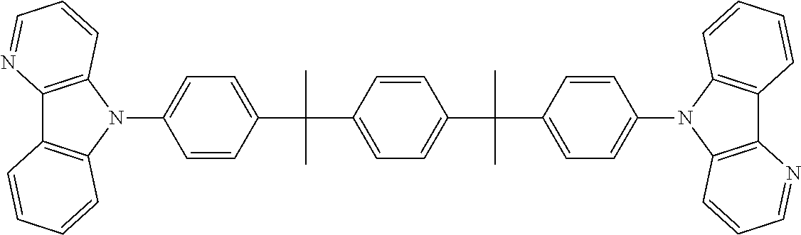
C1(C(C)(C)C2=CC=C(C(C3=CC=C(N4C5=C(C6=C4C=CC=C6)N=CC=C5)C=C3)(C)C)C=C2)=CC=C(N2C3=C(C4=C2C=CC=C4)N=CC=C3)C=C1
